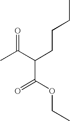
CC(C(C(OCC)=O)CCCC)=O
